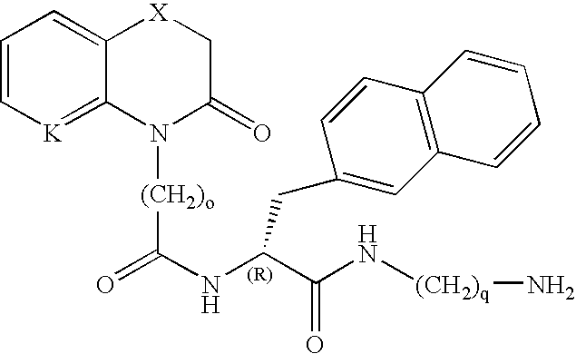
C1=CC=C2C(=[K]1)N([(CH2)o]C(=O)NC(C(N[(CH2)q]N)=O)CC1=CC3=C(C=C1)C=CC=C3)C(=O)C[X]2
